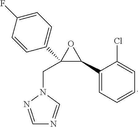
C1(C2=CC=CC=C2Cl)OC1(C1=CC=C(F)C=C1)CN1N=CN=C1
